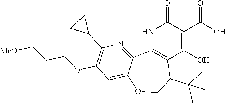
C12=C(NC(=O)C(C(O)=O)=C1O)C1=NC(C3CC3)=C(OCCC[MeO])C=C1OCC2C(C)(C)C
